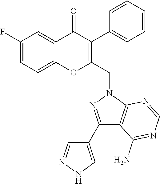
C1=C(F)C=C2C(=C1)OC(CN1N=C(C3=CNN=C3)C3=C1N=CN=C3N)=C(C1=CC=CC=C1)C2=O
